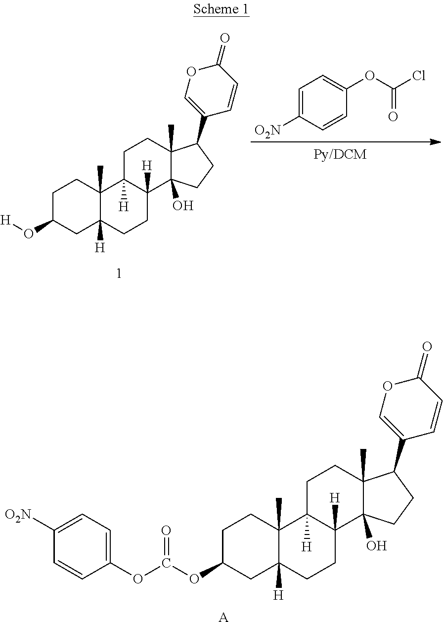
C1C(O[H])CC2([H])C(C)(C1)C1([H])C([H])(CC2)C2(O)C(C)(CC1)C(C1=COC(=O)C=C1)CC2.C1=CC(OC(Cl)=O)=CC=C1[O2N].[A].C1C(OC(OC2=CC=C([O2N])C=C2)=O)CC2([H])C(C)(C1)C1([H])C([H])(CC2)C2(O)C(C)(CC1)C(C1=COC(=O)C=C1)CC2
